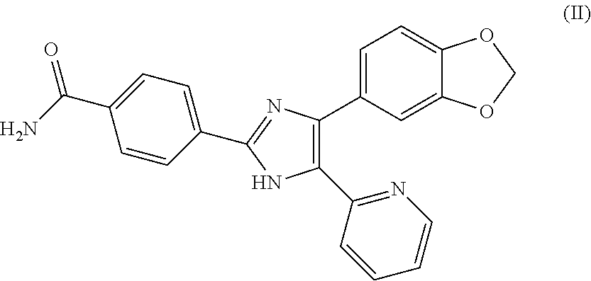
C1(C2=NC=CC=C2)=C(C2=CC=C3C(=C2)OCO3)N=C(C2=CC=C(C(=O)N)C=C2)N1
